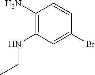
C1(N)=C(NCC)C=C(Br)C=C1
